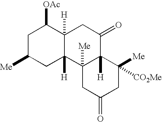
C1C([Me])CC2([H])C([H])(C1[OAc])CC(=O)C1([H])C2([Me])CC(=O)CC1([Me])[CO2Me]
